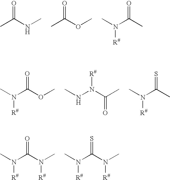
CC(NC)=O.CC(OC)=O.CC(N(C)[R#])=O.O(C(N(C)[R#])=O)C.CC(N(NC)[R#])=O.C(N(C)[R#])(=S)C.N(C(N(C)[R#])=O)(C)[R#].N(C(N(C)[R#])=S)(C)[R#]
